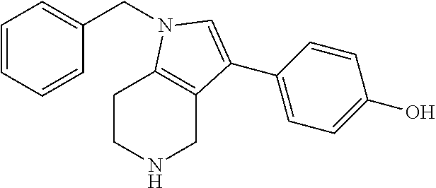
C1(C2=CN(CC3=CC=CC=C3)C3=C2CNCC3)=CC=C(O)C=C1
